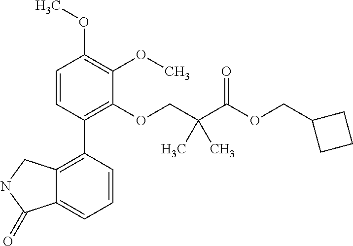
C1=CC(C2=C3C(=CC=C2)C(=O)NC3)=C(OCC(C(OCC2CCC2)=O)(C)C)C(OC)=C1OC
